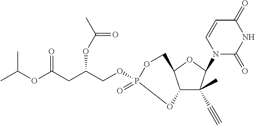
C12C(C)(C#C)C(N3C(=O)NC(=O)C=C3)OC1COP(OCC(CC(OC(C)C)=O)OC(C)=O)(=O)O2
